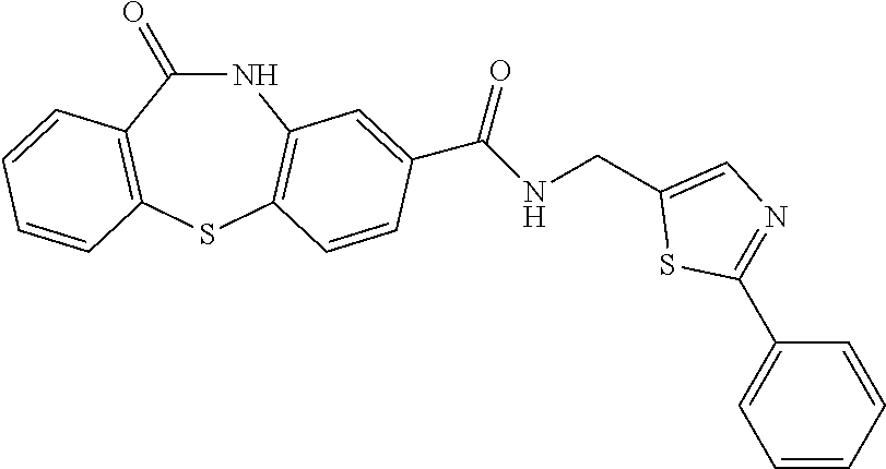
N1C(=O)C2=C(SC3=C1C=C(C(NCC1=CN=C(C4=CC=CC=C4)S1)=O)C=C3)C=CC=C2
